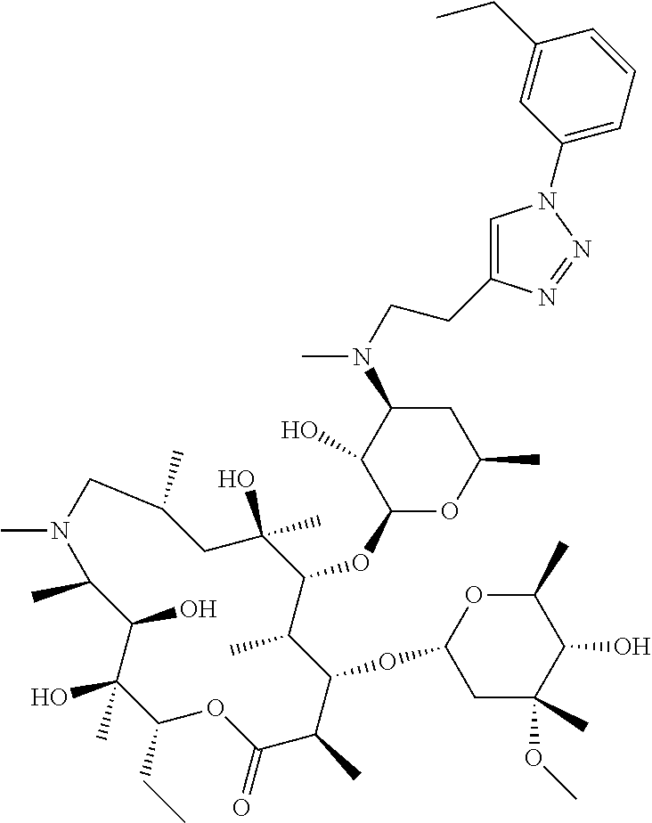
C1(CC)C(C)(O)C(O)C(C)N(C)CC(C)CC(O)(C)C(OC2OC(C)CC(N(C)CCC3=CN(C4=CC=CC(CC)=C4)N=N3)C2O)C(C)C(OC2CC(C)(OC)C(O)C(C)O2)C(C)C(=O)O1
